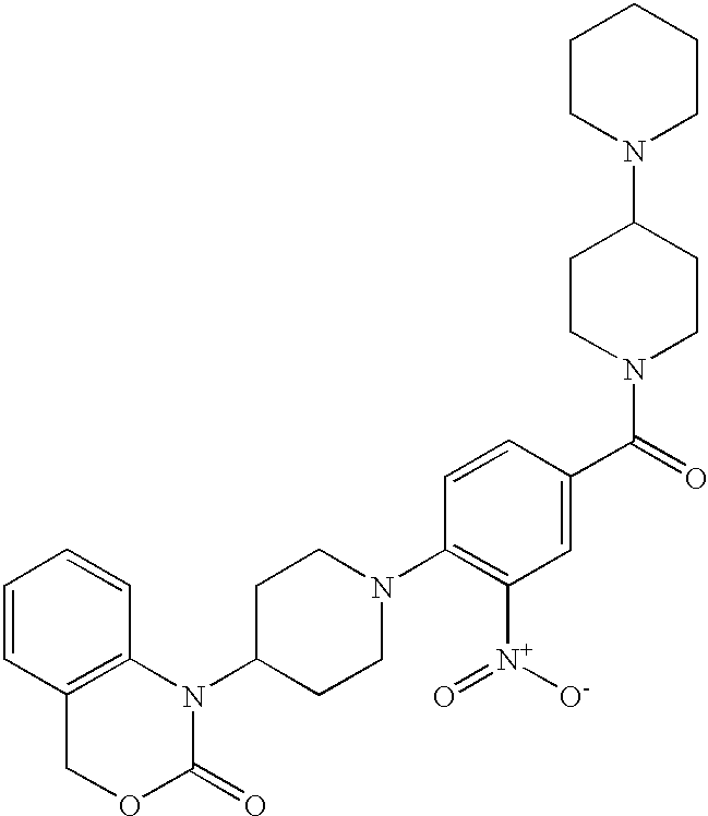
C1=CC2=C(C=C1)N(C1CCN(C3=C([N+]([O-])=O)C=C(C(=O)N4CCC(N5CCCCC5)CC4)C=C3)CC1)C(=O)OC2
